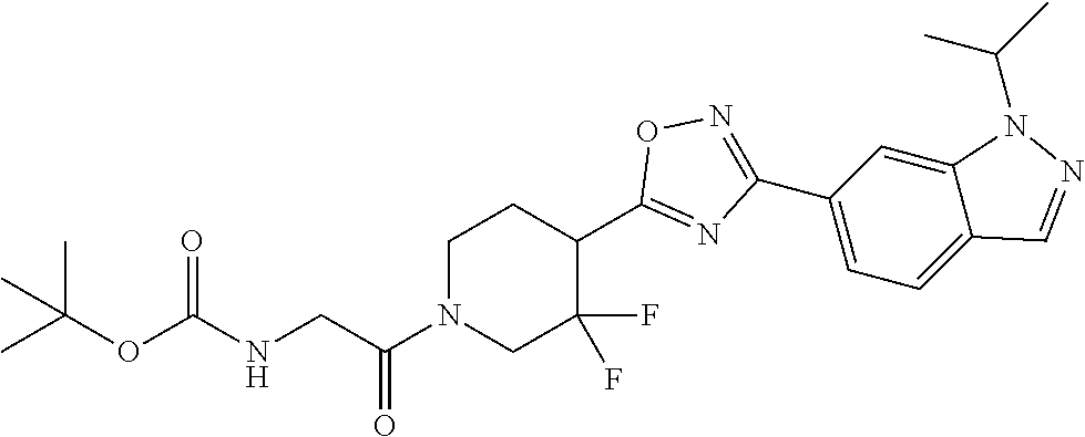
C1N(C(CNC(OC(C)(C)C)=O)=O)CC(F)(F)C(C2=NC(C3=CC=C4C(=C3)N(C(C)C)N=C4)=NO2)C1
